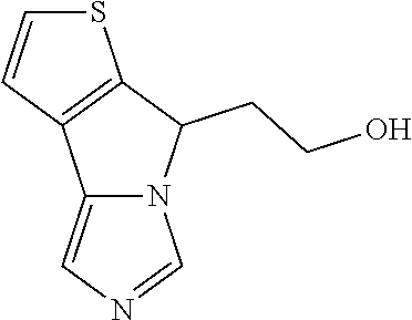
C12=CN=CN1C(CCO)C1=C2C=CS1
